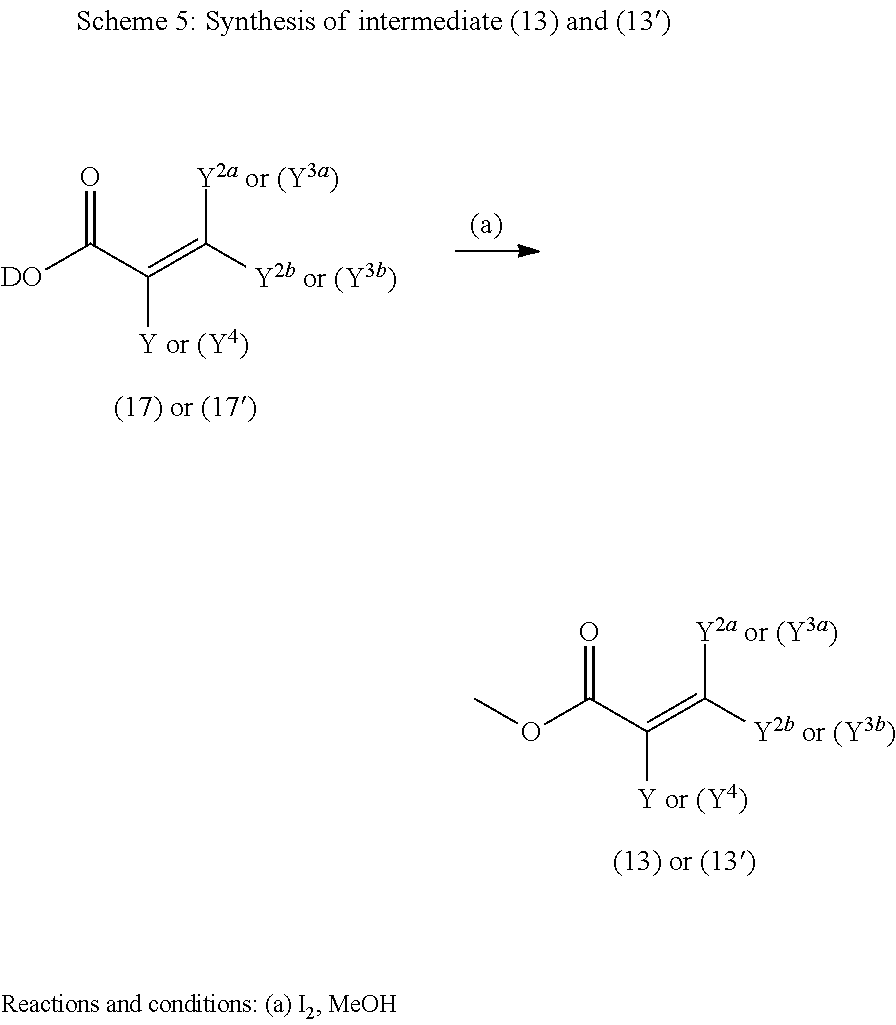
[DO]C(C(=C([Y2b or (Y3b)])[Y2a or (Y3a)])[Y or (Y4)])=O.O(C(C(=C([Y2b or (Y3b)])[Y2a or (Y3a)])[Y or (Y4)])=O)C
